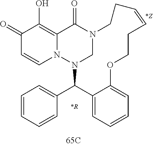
C1(=O)C=CN2C(=C1O)C(=O)N1CN2C(C2=CC=CC=C2)C2=CC=CC=C2OCCC=CCC1.[*R]
